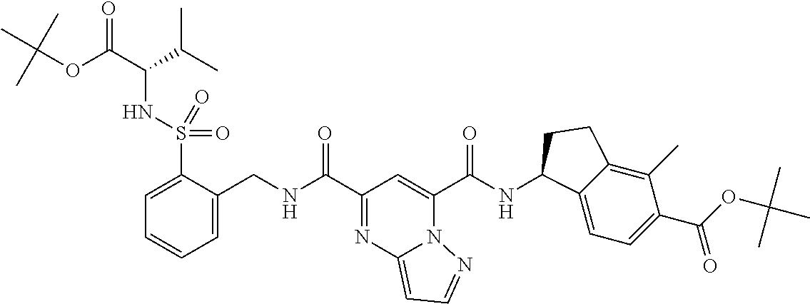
C(=O)(C1=CC(C(=O)NCC2=CC=CC=C2S(=O)(=O)NC(C(C)C)C(OC(C)(C)C)=O)=NC2=CC=NN21)NC1C2=CC=C(C(OC(C)(C)C)=O)C(C)=C2CC1
